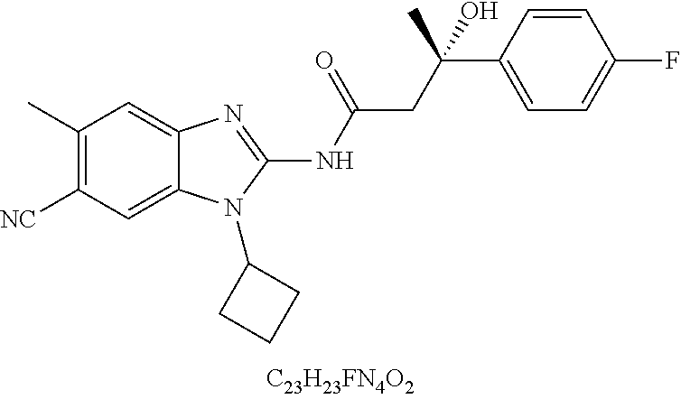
C1(C)=C([CN])C=C2C(=C1)N=C(NC(CC(C)(C1=CC=C(F)C=C1)O)=O)N2C1CCC1
